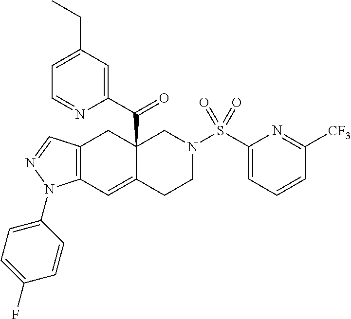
C12=C(C=C3C(C(C4=CC(CC)=CC=N4)=O)(C1)CN(S(C1=CC=CC([CF3])=N1)(=O)=O)CC3)N(C1=CC=C(F)C=C1)N=C2
